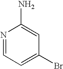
N1=CC=C(Br)C=C1N
